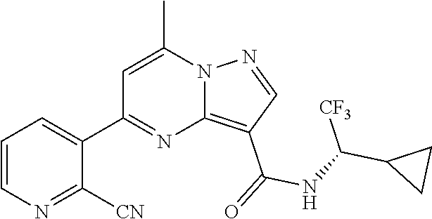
C1=CN=C([CN])C(C2=NC3=C(C(NC([CF3])C4CC4)=O)C=NN3C(C)=C2)=C1
